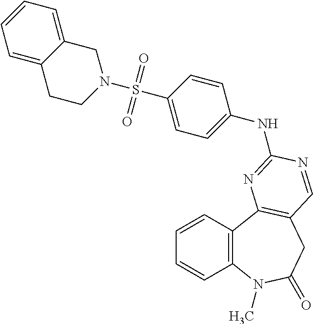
C1=CC2=C(C=C1)N(C)C(=O)CC1=C2N=C(NC2=CC=C(S(=O)(=O)N3CC4=CC=CC=C4CC3)C=C2)N=C1
